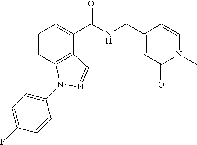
C1=CC2=C(C(C(NCC3=CC(=O)N(C)C=C3)=O)=C1)C=NN2C1=CC=C(F)C=C1
